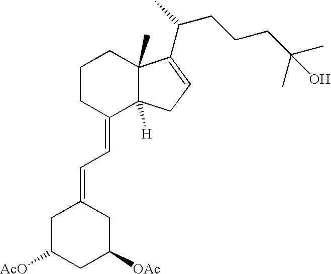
C1CC(=CC=C2CC([AcO])CC([OAc])C2)C2([H])C(C)(C1)C(C(C)CCCC(C)(C)O)=CC2
